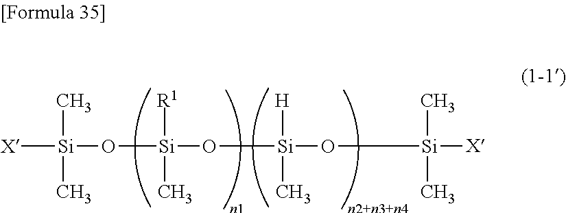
[X][Si](C)(C)O[Si](O[Si]([H])(C)O[Si]([X])(C)C)([R1])C
